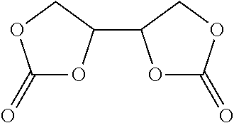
C1(=O)OC(C2OC(=O)OC2)CO1
